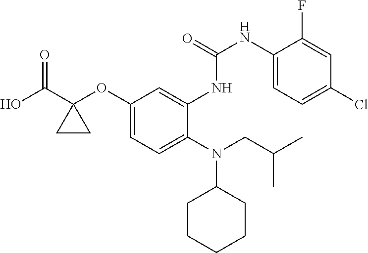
C1(OC2(C(O)=O)CC2)=CC=C(N(CC(C)C)C2CCCCC2)C(NC(NC2=CC=C(Cl)C=C2F)=O)=C1
